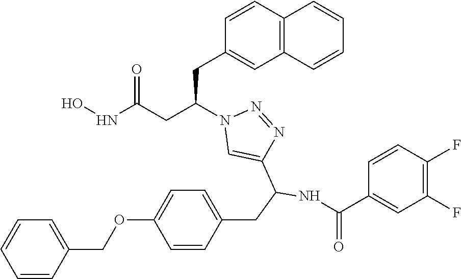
C1(CC(CC(NO)=O)N2C=C(C(NC(C3=CC(F)=C(F)C=C3)=O)CC3=CC=C(OCC4=CC=CC=C4)C=C3)N=N2)=CC2=C(C=C1)C=CC=C2
